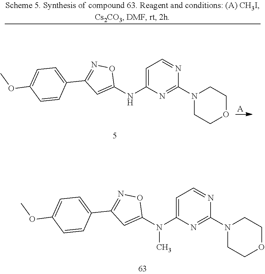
[A].C1=C(NC2=CC(C3=CC=C(OC)C=C3)=NO2)N=C(N2CCOCC2)N=C1.C1=C(N(C2=CC(C3=CC=C(OC)C=C3)=NO2)C)N=C(N2CCOCC2)N=C1
